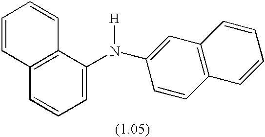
C12=C(C(N(C3=CC4=C(C=C3)C=CC=C4)[H])=CC=C1)C=CC=C2
